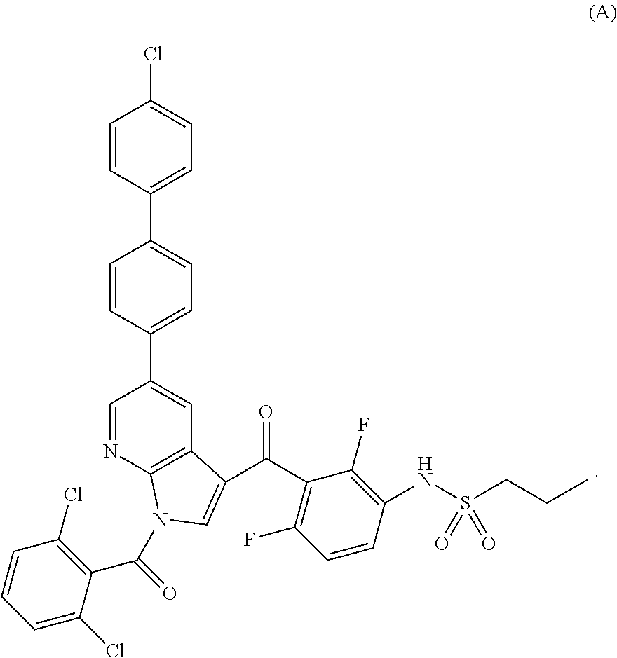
C1=CC(NS(CCC)(=O)=O)=C(F)C(C(=O)C2=CN(C(C3=C(Cl)C=CC=C3Cl)=O)C3=C2C=C(C2=CC=C(C4=CC=C(Cl)C=C4)C=C2)C=N3)=C1F
